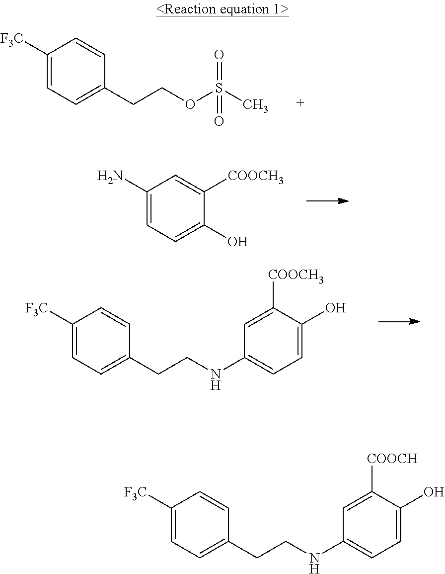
C1([F3C])=CC=C(CCOS(C)(=O)=O)C=C1.C1([F3C])=CC=C(CCNC2=CC=C(O)C([COOCH3])=C2)C=C1.C1(N)=CC=C(O)C([COOCH3])=C1.C1([F3C])=CC=C(CCNC2=CC=C(O)C([COOCH])=C2)C=C1
